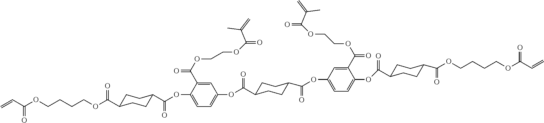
C=CC(OCCCCOC(=O)C1CCC(C(OC2=CC=C(OC(=O)C3CCC(C(OC4=CC=C(OC(=O)C5CCC(C(OCCCCOC(=O)C=C)=O)CC5)C(C(OCCOC(=O)C(C)=C)=O)=C4)=O)CC3)C=C2C(OCCOC(=O)C(=C)C)=O)=O)CC1)=O
